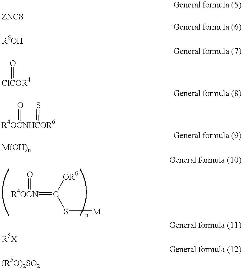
[ClCOR4]=O.[R4OCNHCOR6](=S)=O.[R4OCN](=O)=C([OR6])S[M]
